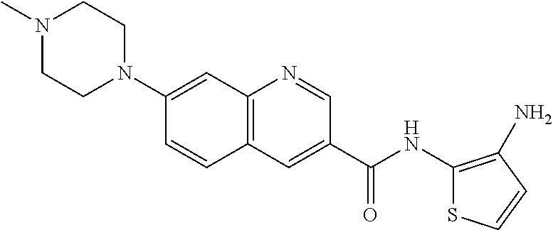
N1(C)CCN(C2=CC3=C(C=C2)C=C(C(NC2=C(N)C=CS2)=O)C=N3)CC1
